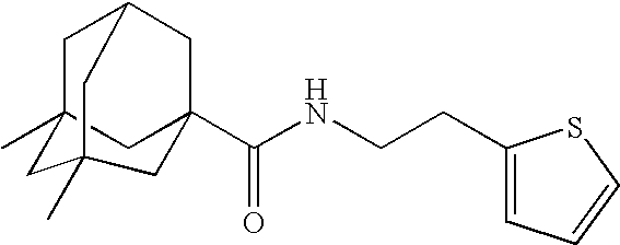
C1C2(C)CC3(C(NCCC4=CC=CS4)=O)CC1CC(C)(C2)C3
